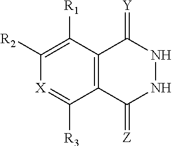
C1([R2])=C([R1])C2=C(C([R3])=[X]1)C(=[Z])NNC2=[Y]
